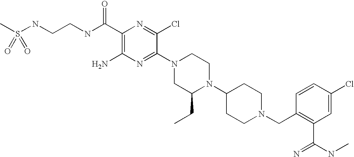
C1(C(NCCNS(C)(=O)=O)=O)=C(N)N=C(N2CC(CC)N(C3CCN(CC4=C(C(=N)NC)C=C(Cl)C=C4)CC3)CC2)C(Cl)=N1
